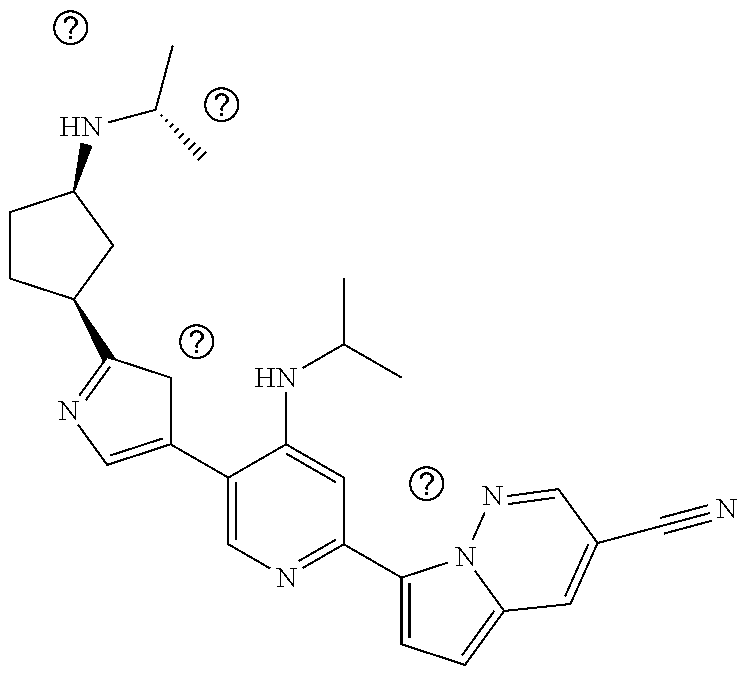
C1(C2=CN=C(C3=CC=C4N3N=CC(C#N)=C4)C=C2NC(C)C)=CN=C(C2CCC(NC(C)C)C2)C1
